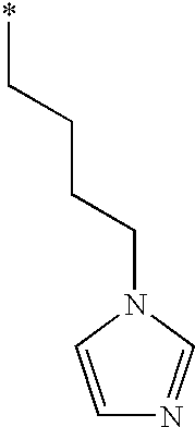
C1=CN(CCCC*)C=N1
